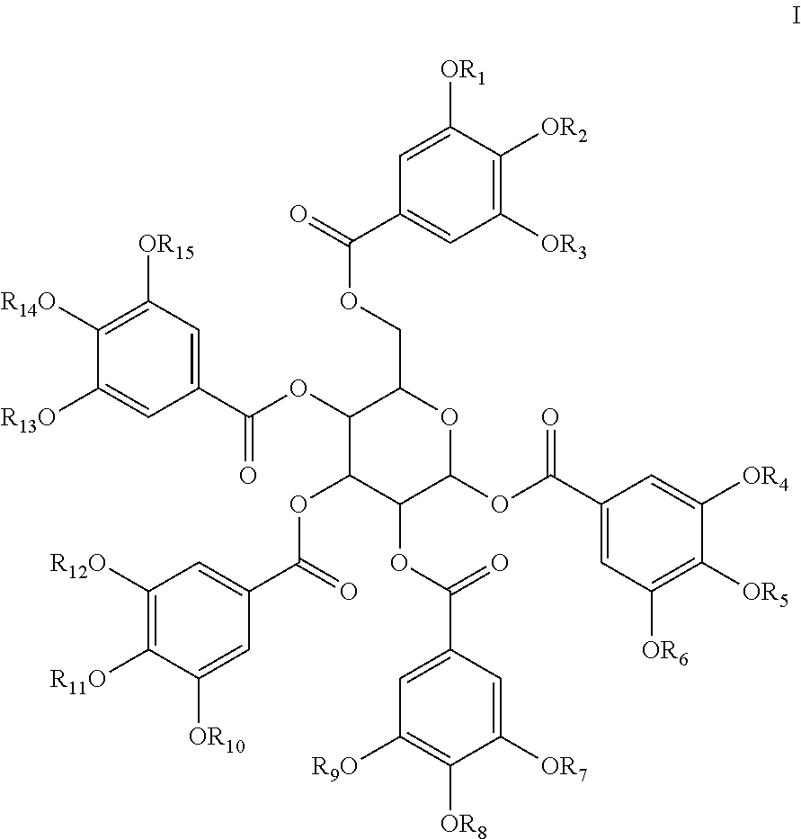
C1([OR3])=C([OR2])C([OR1])=CC(C(=O)OCC2C(OC(C3=CC([OR15])=C([R14O])C([R13O])=C3)=O)C(OC(C3=CC([R12O])=C([R11O])C([OR10])=C3)=O)C(OC(=O)C3=CC([R9O])=C([OR8])C([OR7])=C3)C(OC(C3=CC([OR6])=C([OR5])C([OR4])=C3)=O)O2)=C1
